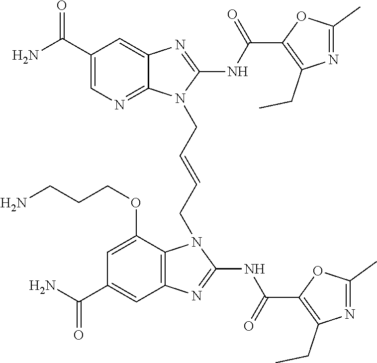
NC(C1=CN=C2C(=C1)N=C(NC(=O)C1=C(CC)N=C(C)O1)N2CC=CCN1C2=C(C=C(C(N)=O)C=C2OCCCN)N=C1NC(=O)C1=C(CC)N=C(C)O1)=O
